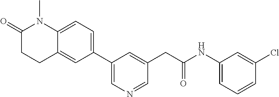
C1(C2=CC=C3C(=C2)CCC(=O)N3C)=CN=CC(CC(NC2=CC=CC(Cl)=C2)=O)=C1
